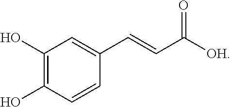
[OH]C(C=CC1=CC(O)=C(O)C=C1)=O
